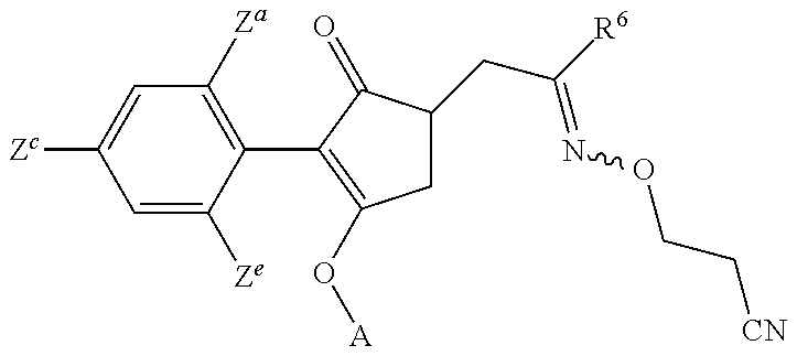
C1=C([Ze])C(C2=C(O[A])CC(CC(=NOCC[CN])[R6])C2=O)=C([Za])C=C1[Zc]
